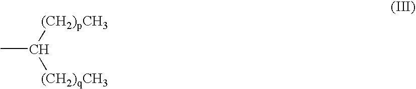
CC([(CH2)pCH3])[(CH2)qCH3]
